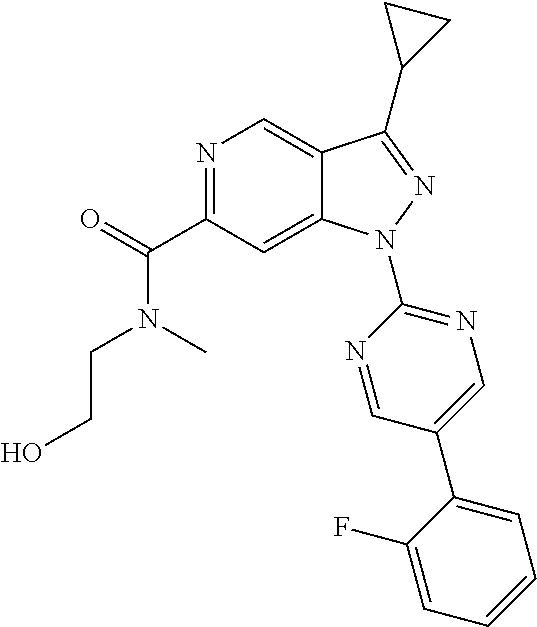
C(N(C)C(C1=NC=C2C(=C1)N(C1=NC=C(C3=CC=CC=C3F)C=N1)N=C2C1CC1)=O)CO
